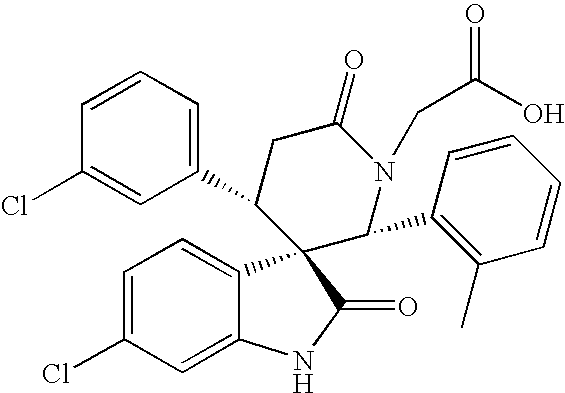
C1=C(Cl)C=C2C(=C1)C1(C(=O)N2)C(C2=CC=CC(Cl)=C2)CC(=O)N(CC(=O)O)C1C1=C(C)C=CC=C1
